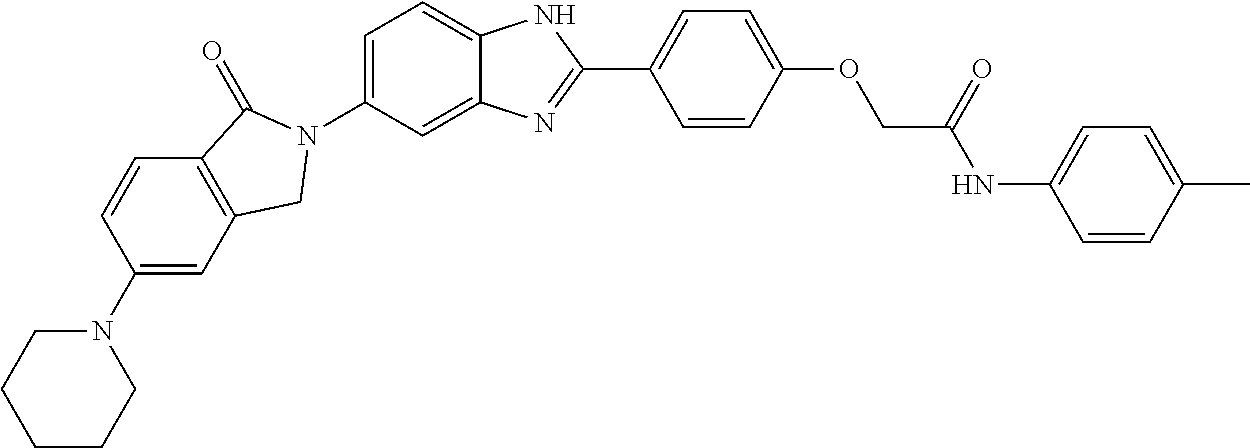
C1(N2CCCCC2)=CC2=C(C=C1)C(=O)N(C1=CC=C3C(=C1)N=C(C1=CC=C(OCC(=O)NC4=CC=C(C)C=C4)C=C1)N3)C2
